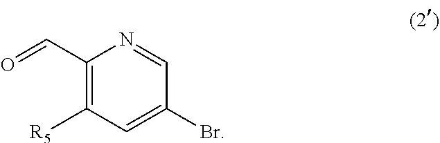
C1(C=O)=C([R5])C=C(Br)C=N1
